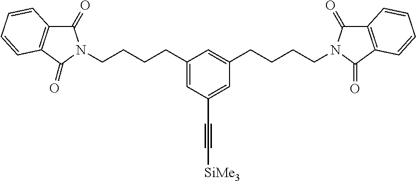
C1(CCCCN2C(=O)C3=C(C2=O)C=CC=C3)=CC(C#C[SiMe3])=CC(CCCCN2C(=O)C3=C(C2=O)C=CC=C3)=C1
